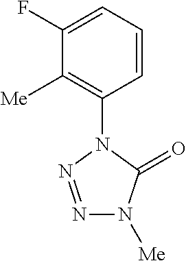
C1=CC=C(F)C([Me])=C1N1N=NN([Me])C1=O
